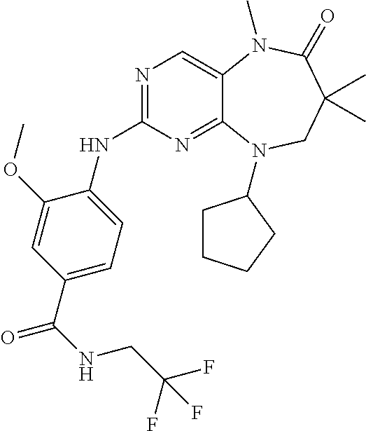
N1=C(NC2=CC=C(C(NCC(F)(F)F)=O)C=C2OC)N=C2C(=C1)N(C)C(=O)C(C)(C)CN2C1CCCC1
